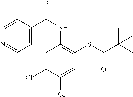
C1=C(Cl)C(Cl)=CC(SC(C(C)(C)C)=O)=C1NC(=O)C1=CC=NC=C1
